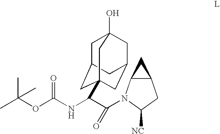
C1C2CC3(C(C(=O)N4C5C(CC4[NC])C5)NC(OC(C)(C)C)=O)CC(CC1(O)C3)C2
